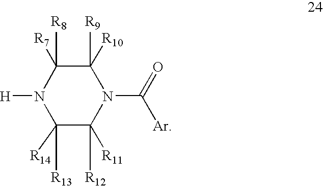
C1([R14])([R13])C([R11])([R12])N(C([Ar])=O)C([R10])([R9])C([R7])([R8])N1[H]
